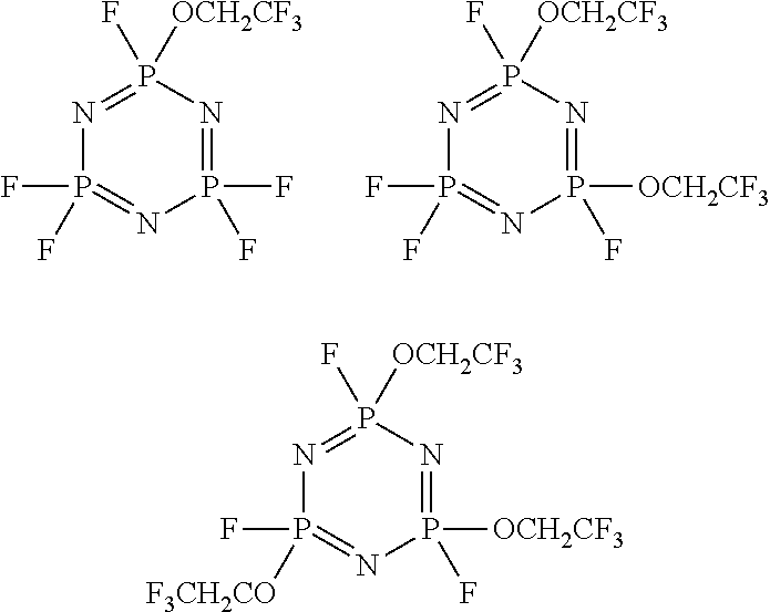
P1(F)(F)=NP(F)([OCH2CF3])=NP(F)(F)=N1.P1([OCH2CF3])(F)=NP(F)([OCH2CF3])=NP(F)(F)=N1.P1([OCH2CF3])(F)=NP(F)([OCH2CF3])=NP(F)([F3CH2CO])=N1
